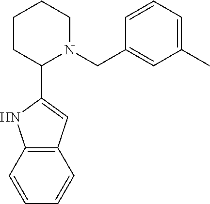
C12=C(C=CC=C1)NC(C1CCCCN1CC1=CC(C)=CC=C1)=C2
